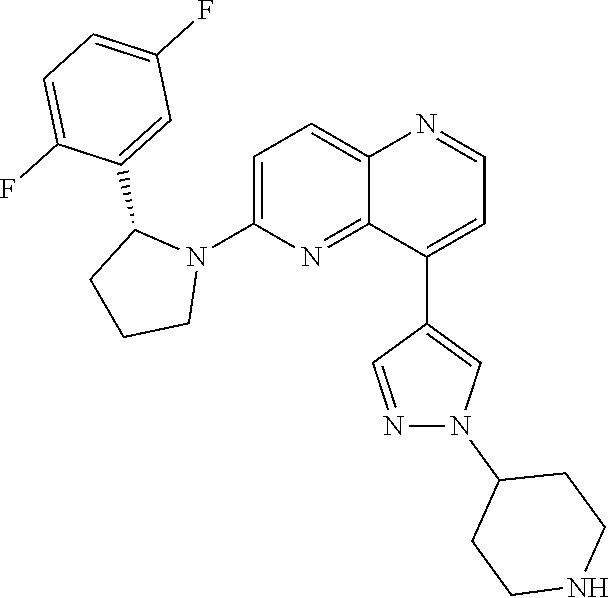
C1=C(N2C(C3=CC(F)=CC=C3F)CCC2)N=C2C(=C1)N=CC=C2C1=CN(C2CCNCC2)N=C1
